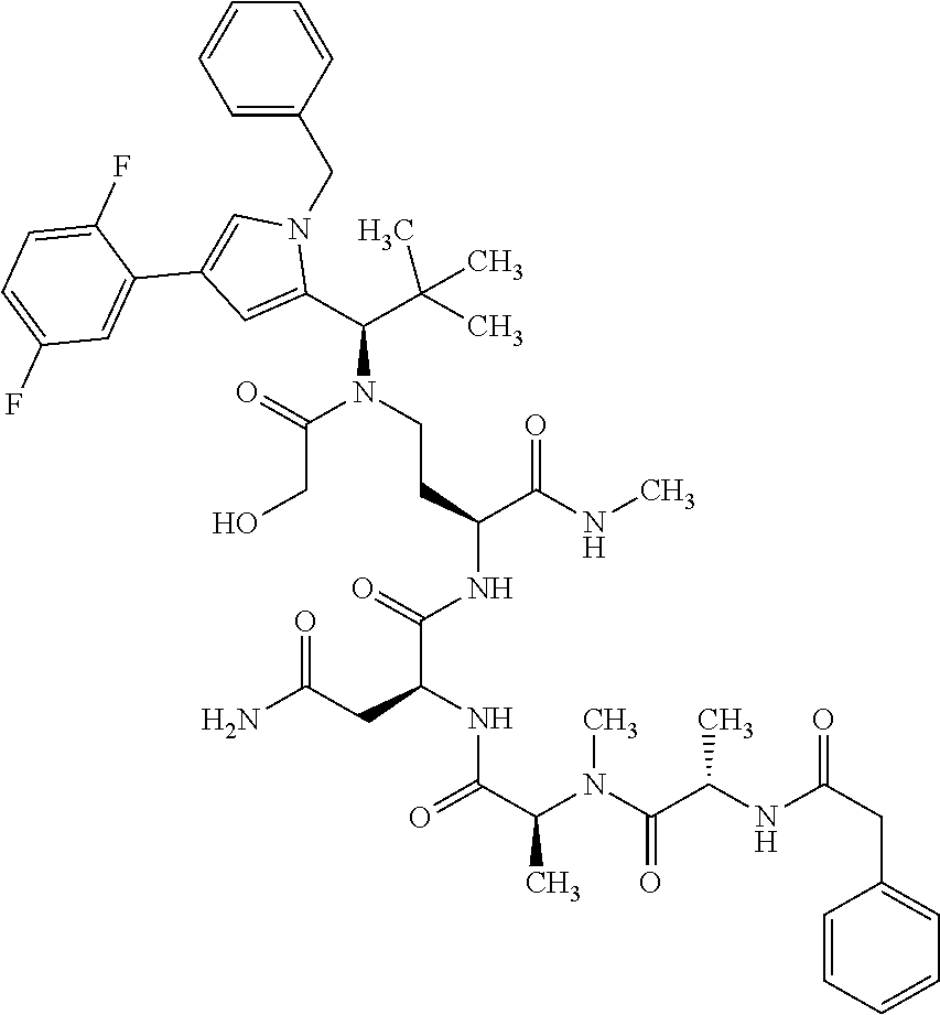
C(N(C(CO)=O)CCC(C(NC)=O)NC(C(NC(C(C)N(C(=O)C(C)NC(=O)CC1=CC=CC=C1)C)=O)CC(N)=O)=O)(C(C)(C)C)C1=CC(C2=CC(F)=CC=C2F)=CN1CC1=CC=CC=C1
